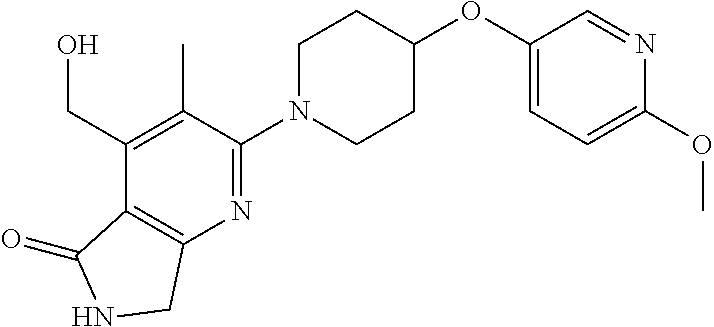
C1(OC2CCN(C3=NC4=C(C(=O)NC4)C(CO)=C3C)CC2)=CC=C(OC)N=C1
